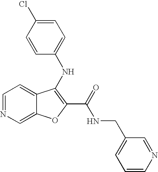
N(C1=C(C(=O)NCC2=CC=CN=C2)OC2=CN=CC=C21)C1=CC=C(Cl)C=C1
